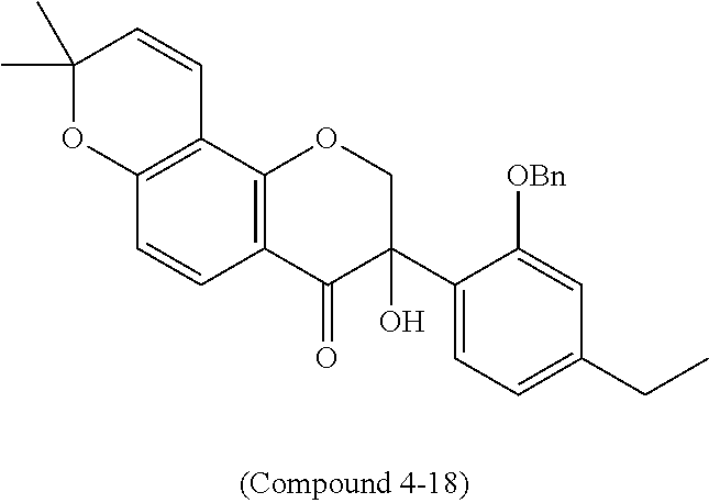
C1(C)(C)OC2=C(C=C1)C1=C(C=C2)C(=O)C(C2=CC=C(CC)C=C2[OBn])(O)CO1
